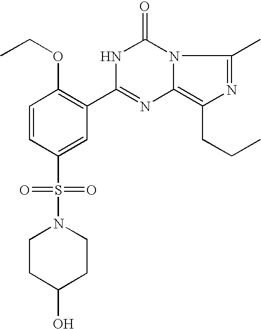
C1=CC(S(=O)(=O)N2CCC(O)CC2)=CC(C2=NC3=C(CCC)N=C(C)N3C(=O)N2)=C1OCC
